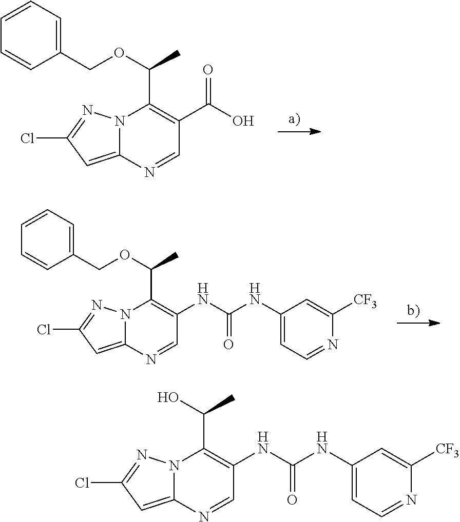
N12C(=CC(Cl)=N1)N=CC(C(O)=O)=C2C(OCC1=CC=CC=C1)C.N12C(=CC(Cl)=N1)N=CC(NC(NC1=CC=NC([CF3])=C1)=O)=C2C(OCC1=CC=CC=C1)C.N12C(=CC(Cl)=N1)N=CC(NC(NC1=CC=NC([CF3])=C1)=O)=C2C(O)C
